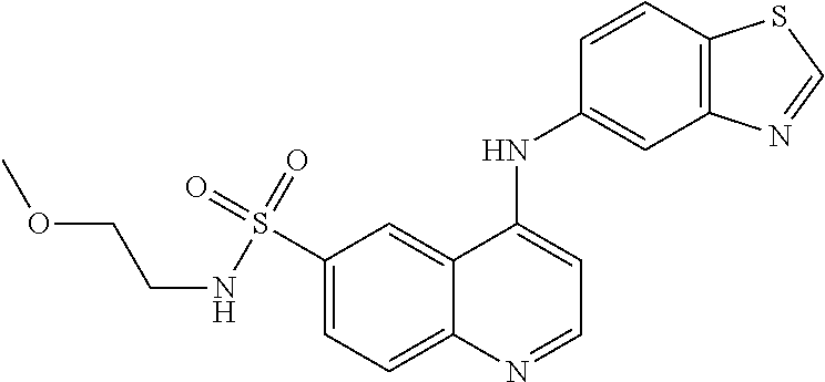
C1(S(=O)(=O)NCCOC)=CC=C2C(=C1)C(NC1=CC3=C(C=C1)SC=N3)=CC=N2
